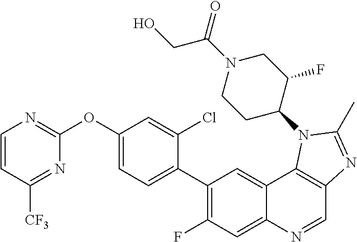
C1=CC([CF3])=NC(OC2=CC=C(C3=C(F)C=C4C(=C3)C3=C(C=N4)N=C(C)N3C3C(F)CN(C(=O)CO)CC3)C(Cl)=C2)=N1
